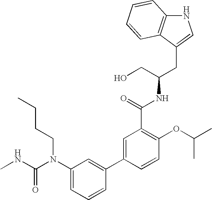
N1C2=C(C(CC(CO)NC(C3=C(OC(C)C)C=CC(C4=CC(N(C(NC)=O)CCCC)=CC=C4)=C3)=O)=C1)C=CC=C2
